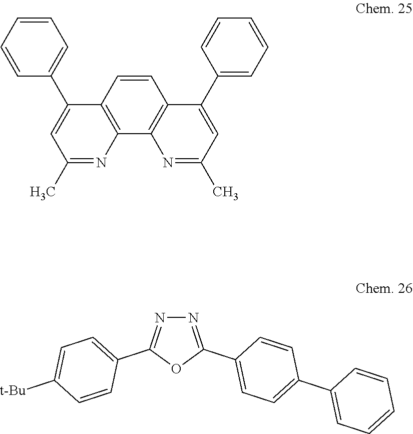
C12=C(N=C(C)C=C1C1=CC=CC=C1)C1=C(C=C2)C(C2=CC=CC=C2)=CC(C)=N1.N1=C(C2=CC=C(C3=CC=CC=C3)C=C2)OC(C2=CC=C([t-Bu])C=C2)=N1
